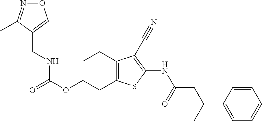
C(OC1CC2=C(CC1)C(C#N)=C(NC(CC(C1=CC=CC=C1)C)=O)S2)(NCC1=CON=C1C)=O
